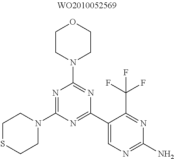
N1=C(N2CCSCC2)N=C(C2=CN=C(N)N=C2C(F)(F)F)N=C1N1CCOCC1
